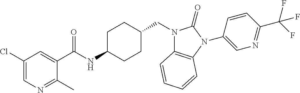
C1(Cl)=CN=C(C)C(C(NC2CCC(CN3C4=C(N(C5=CN=C(C(F)(F)F)C=C5)C3=O)C=CC=C4)CC2)=O)=C1
